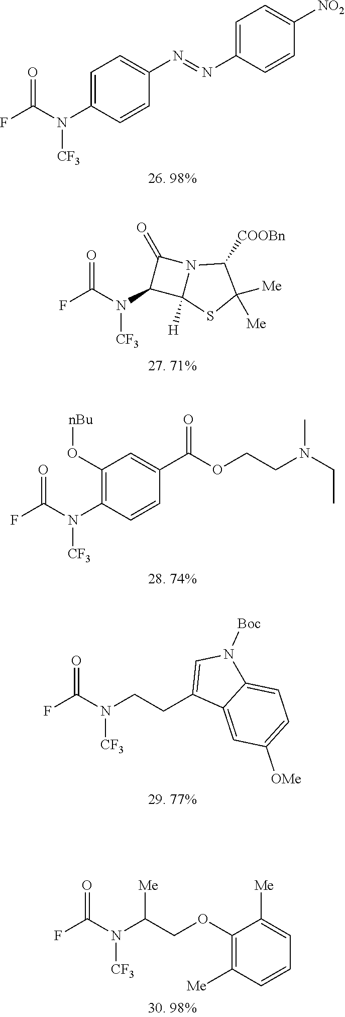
C1=C(N(C(F)=O)[CF3])C=CC(N=NC2=CC=C([NO2])C=C2)=C1.FC(N(C1C2([H])N(C1=O)C([COOBn])C([Me])([Me])S2)[CF3])=O.C1(O[nBu])=C(N([CF3])C(=O)F)C=CC(C(OCCN(CC)C)=O)=C1.FC(N(CCC1=CN([Boc])C2=CC=C([OMe])C=C12)[CF3])=O.FC(N(C(COC1=C([Me])C=CC=C1[Me])[Me])[CF3])=O
